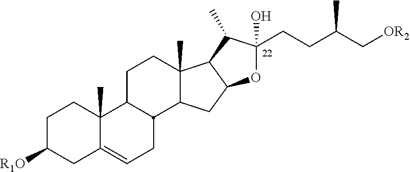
C1C([R1O])CC2=CCC3C(C2(C)C1)CCC1(C)C3CC2C1C(C)C(CCC(C[OR2])C)(O)O2
